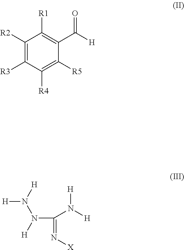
C1([R2])=C([R3])C([R4])=C([R5])C(C([H])=O)=C1[R1].[H]N(C(=N[X])N([H])[H])N([H])[H]
